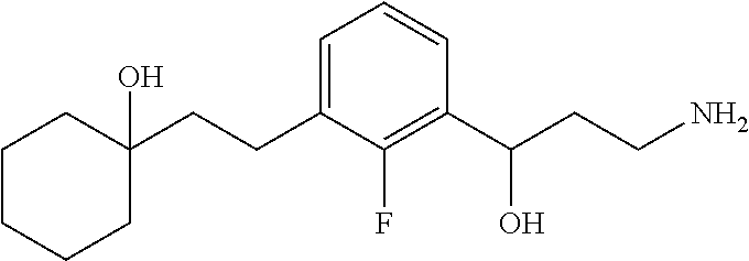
C1=C(CCC2(O)CCCCC2)C(F)=C(C(CCN)O)C=C1
